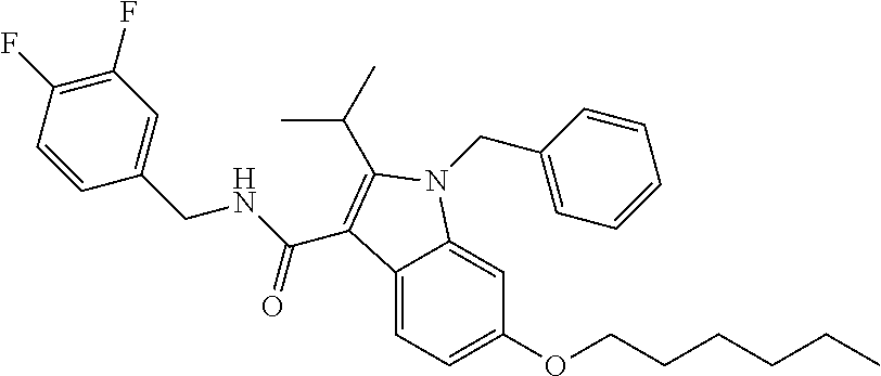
C1(F)=C(F)C=CC(CNC(=O)C2=C(C(C)C)N(CC3=CC=CC=C3)C3=CC(OCCCCCC)=CC=C32)=C1
